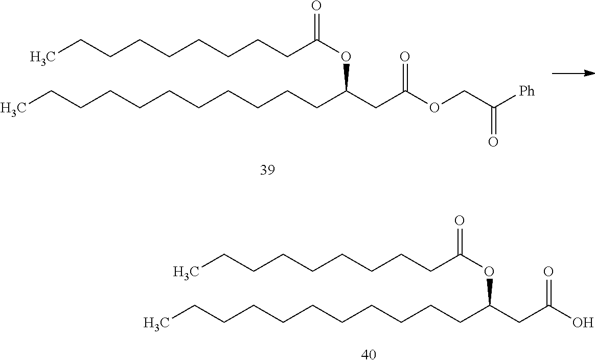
CCCCCCCCCC(OC(CCCCCCCCCCC)CC(O)=O)=O.CCCCCCCCCC(OC(CCCCCCCCCCC)CC(OCC([Ph])=O)=O)=O
